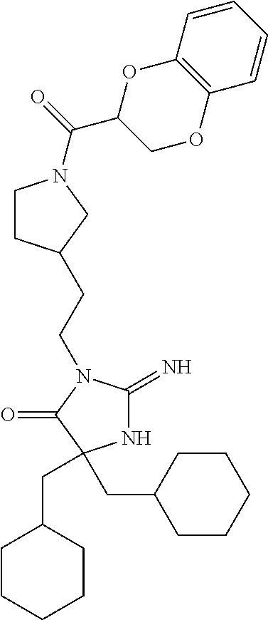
N1C(=N)N(CCC2CCN(C(=O)C3COC4=C(O3)C=CC=C4)C2)C(=O)C1(CC1CCCCC1)CC1CCCCC1
